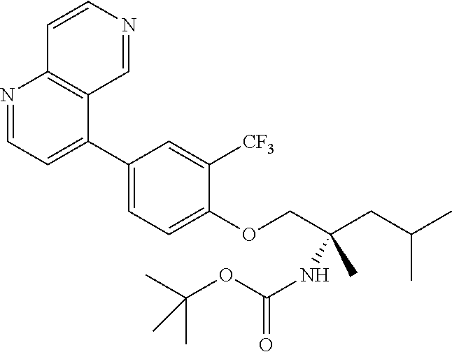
C1(C2=CC=NC3=C2C=NC=C3)=CC=C(OCC(CC(C)C)(C)NC(OC(C)(C)C)=O)C([CF3])=C1
